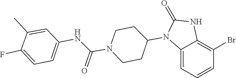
C1CN(C(NC2=CC=C(F)C(C)=C2)=O)CCC1N1C(=O)NC2=C(Br)C=CC=C12
